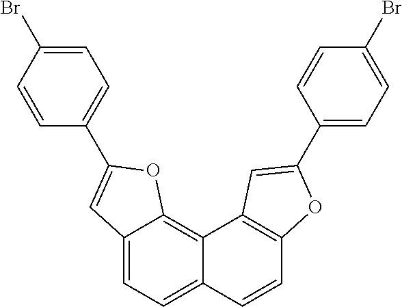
C12=CC=C3C(=C1OC(C1=CC=C(Br)C=C1)=C2)C1=C(C=C3)OC(C2=CC=C(Br)C=C2)=C1
